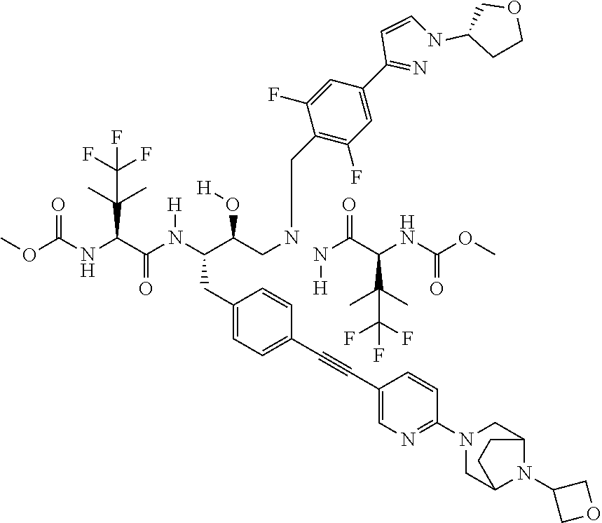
C1(CC(C(CNCC2=C(F)C=C(C(=N)C=CNC3CCOC3)C=C2F)O[H])N(C(C(NC(OC)=O)C(C)(C)C(F)(F)F)=O)[H])=CC=C(C#CC2=CN=C(N3CC4N(C5COC5)C(C3)CC4)C=C2)C=C1.N(C(C(NC(OC)=O)C(C)(C)C(F)(F)F)=O)[H]
